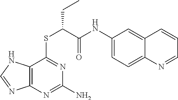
C1(NC(C(SC2=NC(N)=NC3=C2NC=N3)CC)=O)=CC=C2C(=C1)C=CC=N2
